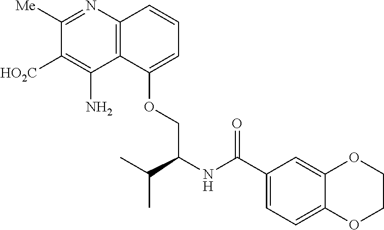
C1([Me])=NC2=C(C(N)=C1[HO2C])C(OCC(C(C)C)NC(C1=CC=C3C(=C1)OCCO3)=O)=CC=C2
